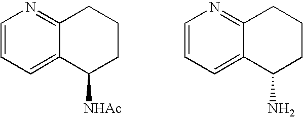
C1=CC=C2C(=N1)CCCC2[NHAc].C1=CC=C2C(=N1)CCCC2N
